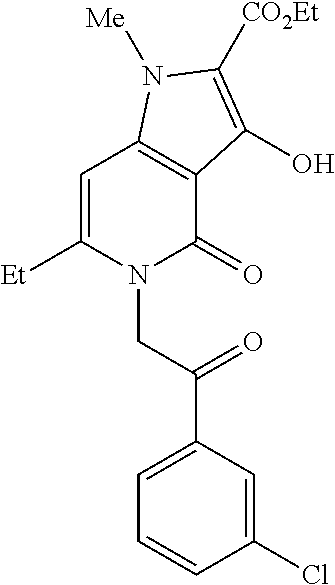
C1=C([Et])N(CC(=O)C2=CC=CC(Cl)=C2)C(=O)C2=C1N([Me])C([CO2Et])=C2O
